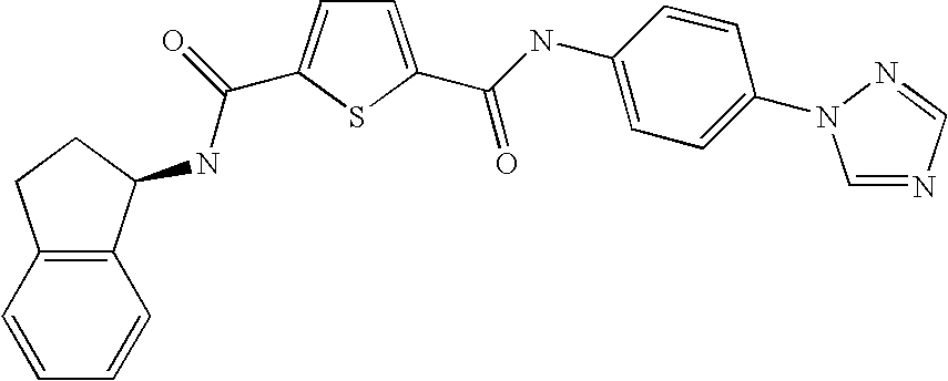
C1=C(C(=O)NC2=CC=C(N3C=NC=N3)C=C2)SC(C(=O)NC2C3=C(CC2)C=CC=C3)=C1
